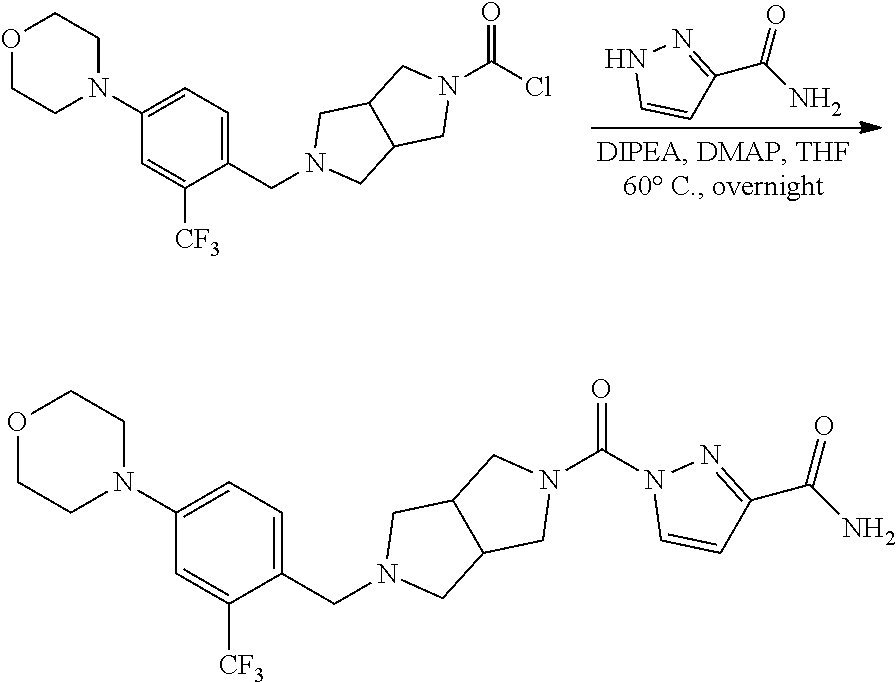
N1N=C(C(N)=O)C=C1.N1(C2=CC=C(CN3CC4C(C3)CN(C(Cl)=O)C4)C([CF3])=C2)CCOCC1.N1(C2=CC=C(CN3CC4C(C3)CN(C(N3C=CC(C(N)=O)=N3)=O)C4)C([CF3])=C2)CCOCC1
